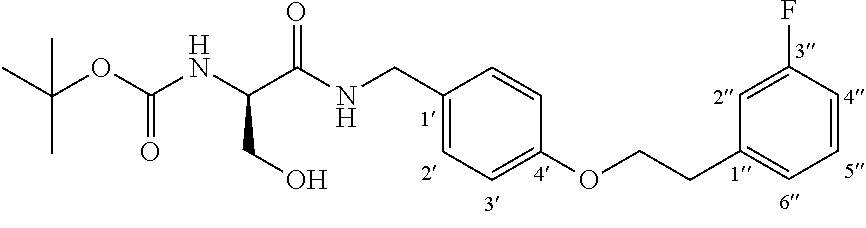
C1(CNC(C(NC(OC(C)(C)C)=O)CO)=O)=CC=C(OCCC2=CC=CC(F)=C2)C=C1
